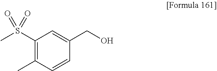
C1(S(C)(=O)=O)=C(C)C=CC(CO)=C1
